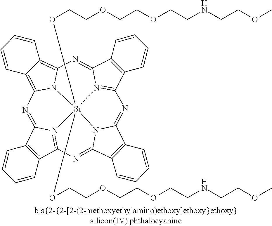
C12=C(C3=N4C1=NC1=C5C(=C6N1[Si]41(OCCOCCOCCNCCOC)(OCCOCCOCCNCCOC)N4=C(C7=C(C4=N6)C=CC=C7)N=C4C6=C(C(=N3)N41)C=CC=C6)C=CC=C5)C=CC=C2
